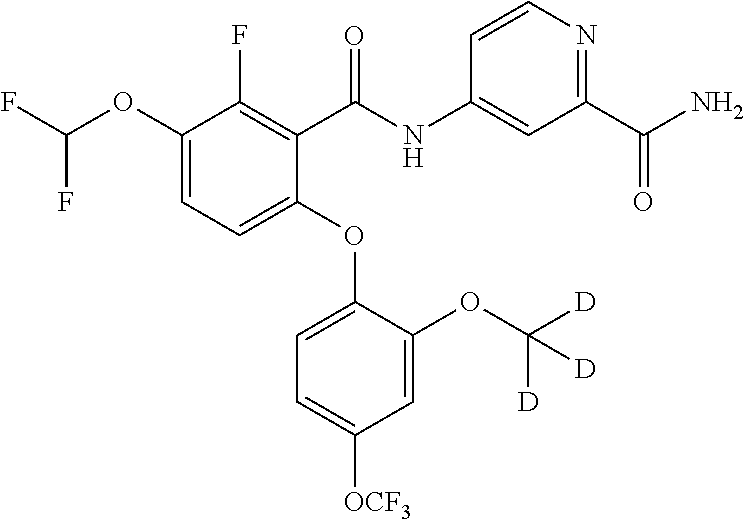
C1(OC(F)F)=CC=C(OC2=CC=C([OCF3])C=C2OC([D])([D])[D])C(C(NC2=CC(C(N)=O)=NC=C2)=O)=C1F
